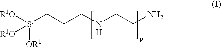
[R1O][Si](CCCNCCN)([R1O])[OR1].[H]
